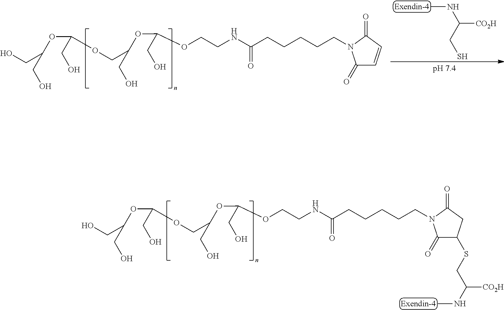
C1(=O)C=CC(=O)N1CCCCCC(NCCOC(OC(CO)COC(CO)OC(CO)CO)CO)=O.CNC([CO2H])CS.C1(=O)C(SCC([CO2H])NC)CC(=O)N1CCCCCC(NCCOC(OC(CO)COC(CO)OC(CO)CO)CO)=O
